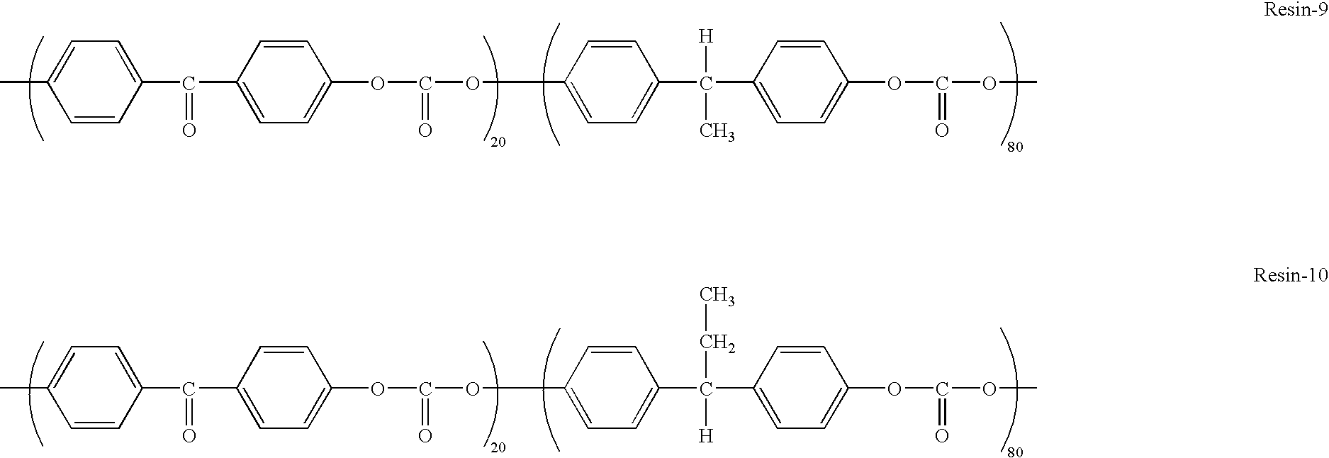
C1=CC(C(C2=CC=C(OC(OC3=CC=C(C(C4=CC=C(OC(OC)=O)C=C4)([H])C)C=C3)=O)C=C2)=O)=CC=C1C.C1=CC(C(C2=CC=C(OC(OC3=CC=C(C(C4=CC=C(OC(OC)=O)C=C4)(CC)[H])C=C3)=O)C=C2)=O)=CC=C1C
